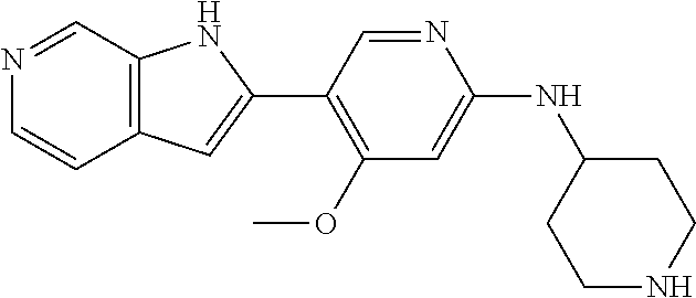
C12=C(C=NC=C1)NC(C1=C(OC)C=C(NC3CCNCC3)N=C1)=C2
